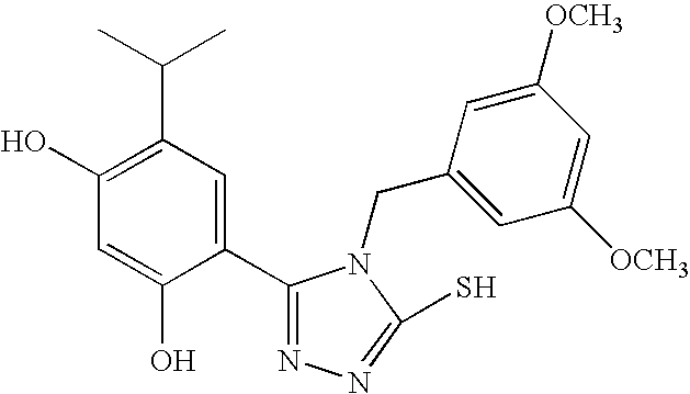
C1(O)=C(C(C)C)C=C(C2=NN=C(S)N2CC2=CC([OCH3])=CC([OCH3])=C2)C(O)=C1
